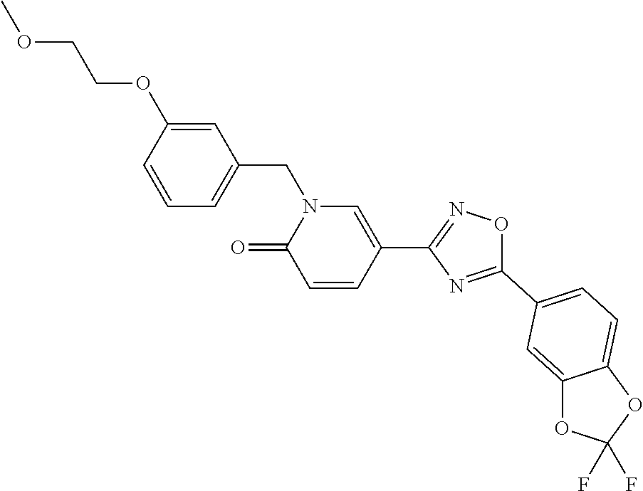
C1=CC(OCCOC)=CC(CN2C(=O)C=CC(C3=NOC(C4=CC=C5C(=C4)OC(F)(F)O5)=N3)=C2)=C1
